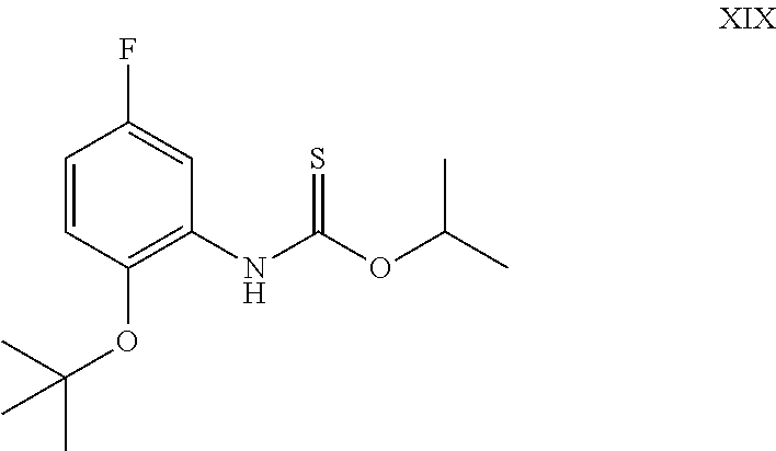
C1=CC(OC(C)(C)C)=C(NC(=S)OC(C)C)C=C1F
